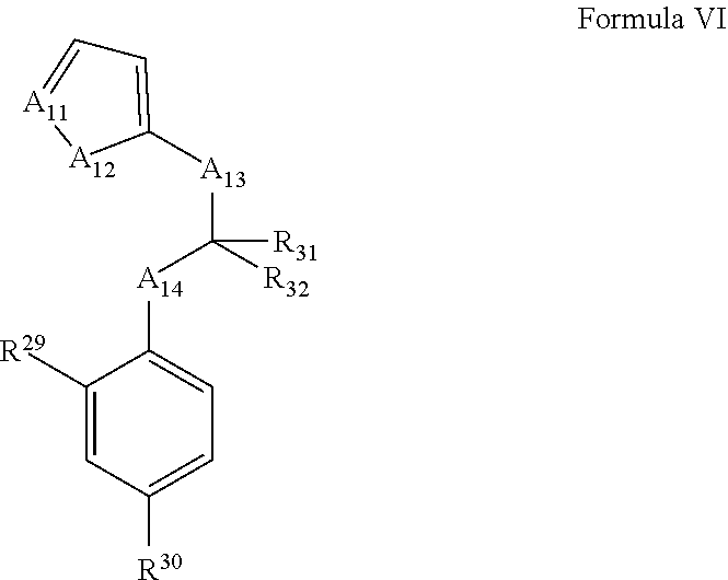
C1([R29])=CC([R30])=CC=C1[A14]C([A13]C1=CC=[A11][A12]1)([R32])[R31]
